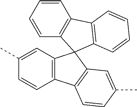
C1=C(C)C=CC2=C1C1(C3=C2C=CC(C)=C3)C2=C(C=CC=C2)C2=C1C=CC=C2
